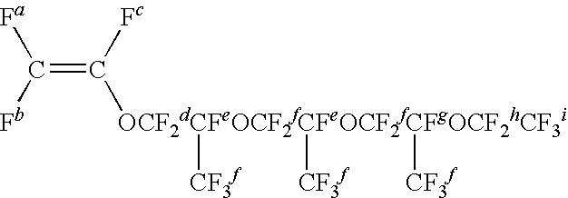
C(=C([Fc])[OCF2dCFeOCF2fCFeOCF2fCFgOCF2hCF3i]([CF3f])([CF3f])[CF3f])([Fb])[Fa]
